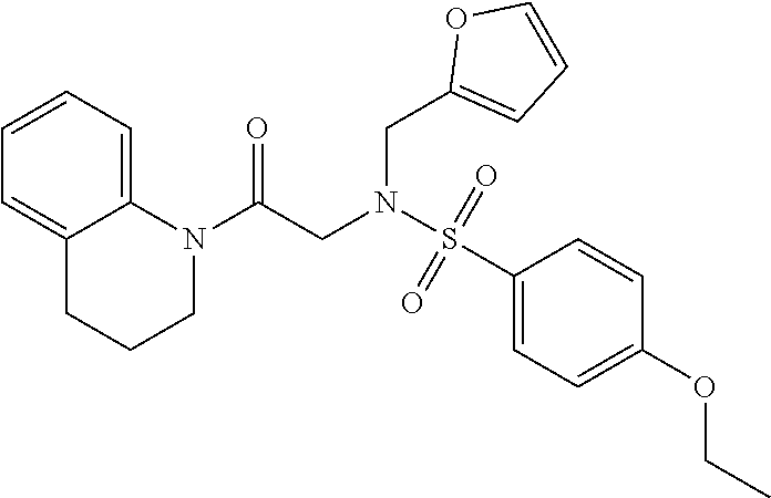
C12=CC=CC=C1CCCN2C(=O)CN(CC1=CC=CO1)S(C1=CC=C(OCC)C=C1)(=O)=O
